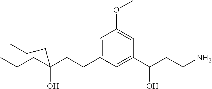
CCCC(CCC1=CC(OC)=CC(C(CCN)O)=C1)(O)CCC
